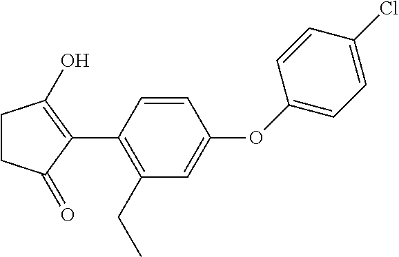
C1CC(O)=C(C2=C(CC)C=C(OC3=CC=C(Cl)C=C3)C=C2)C1=O
